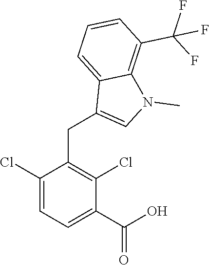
C1(Cl)=CC=C(C(=O)O)C(Cl)=C1CC1=CN(C)C2=C(C(F)(F)F)C=CC=C12
